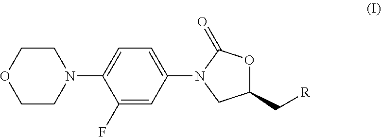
C1CN(C2=CC=C(N3CC(C[R])OC3=O)C=C2F)CCO1
